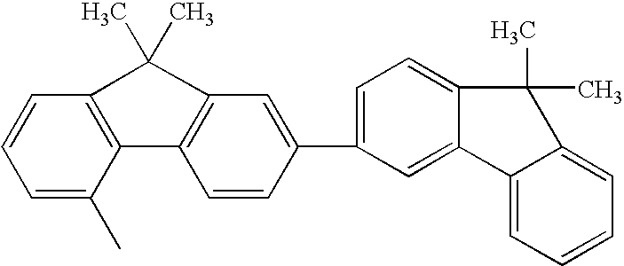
C1=CC=C(C)C2=C1C(C)(C)C1=C2C=CC(C2=CC=C3C(=C2)C2=CC=CC=C2C3(C)C)=C1
